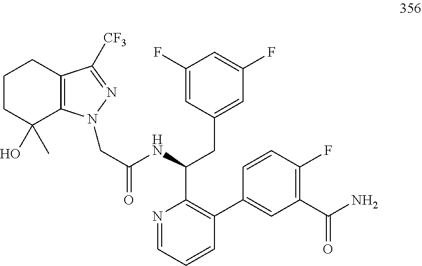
C1CC(O)(C)C2=C(C1)C([CF3])=NN2CC(NC(C1=C(C2=CC(C(N)=O)=C(F)C=C2)C=CC=N1)CC1=CC(F)=CC(F)=C1)=O
